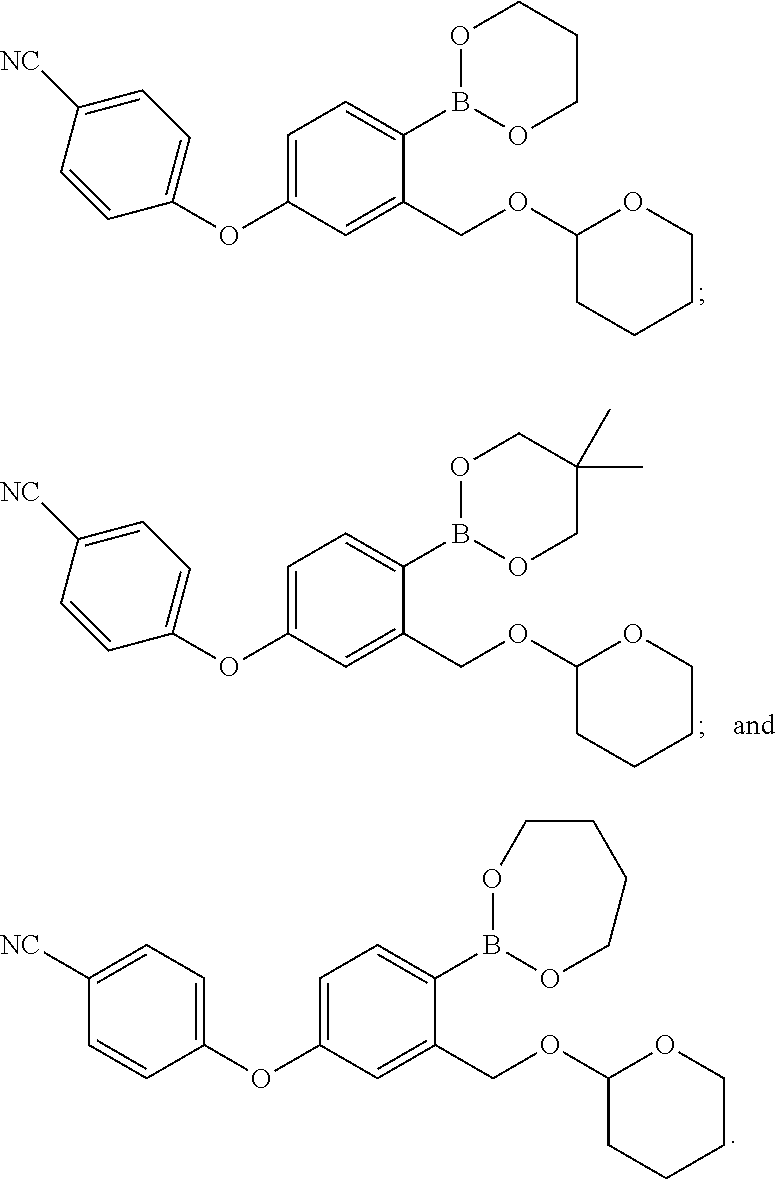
C1=C(OC2=CC=C([NC])C=C2)C=C(COC2OCCCC2)C(B2OCC(C)(C)CO2)=C1.C1=C(OC2=CC=C([NC])C=C2)C=C(COC2OCCCC2)C(B2OCCCCO2)=C1.C1=C(OC2=CC=C([NC])C=C2)C=C(COC2OCCCC2)C(B2OCCCO2)=C1
